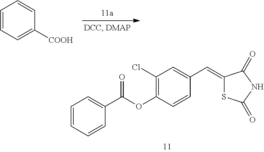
C1(C(OC2=C(Cl)C=C(C=C3SC(=O)NC3=O)C=C2)=O)=CC=CC=C1.C1=CC=C([COOH])C=C1
